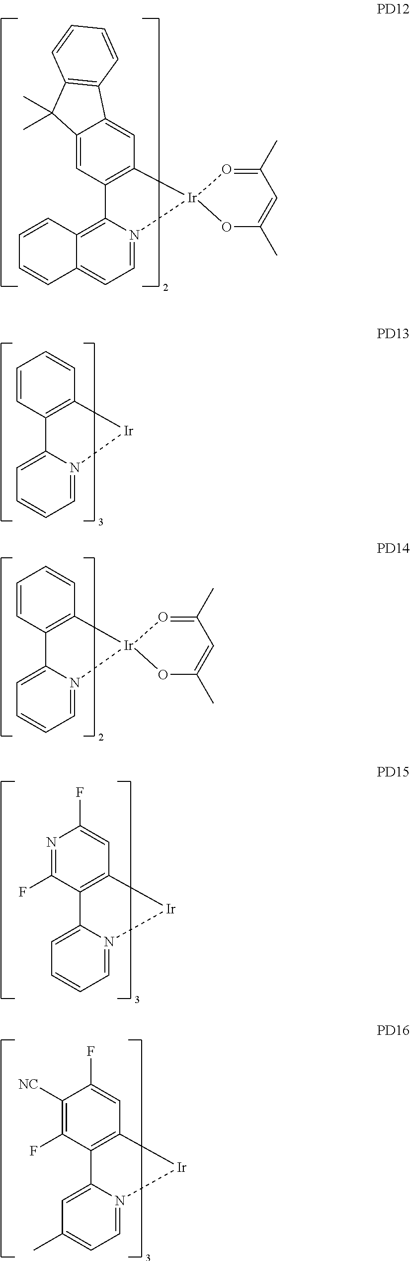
C12=CC=CC=N1[Ir]C1=C2C=CC=C1.C12=CC=CC=N1[Ir]1(C3=C2C=CC=C3)O=C(C)C=C(C)O1.C12=CC=CC=N1[Ir]C1=C2C(F)=NC(F)=C1.C12=CC(C)=CC=N1[Ir]C1=C2C(F)=C([NC])C(F)=C1.C12=C3C(=CC=N1[Ir]1(C4=C2C=C2C(=C4)C4=C(C2(C)C)C=CC=C4)O=C(C)C=C(C)O1)C=CC=C3
